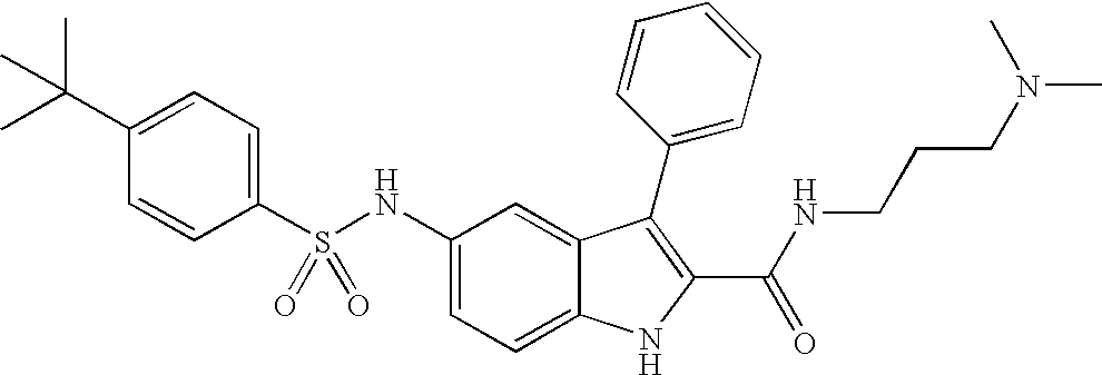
C1(C(C)(C)C)=CC=C(S(NC2=CC=C3C(=C2)C(C2=CC=CC=C2)=C(C(NCCCN(C)C)=O)N3)(=O)=O)C=C1
